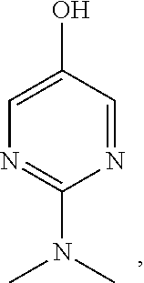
N1=CC(O)=CN=C1N(C)C
